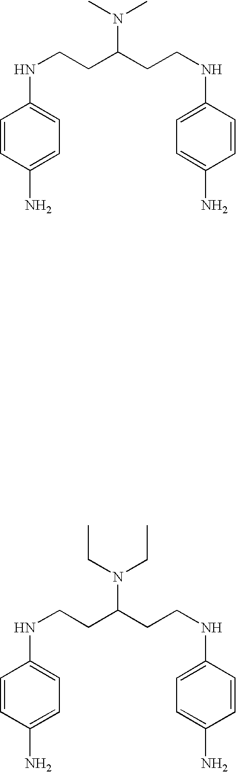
N(CCC(CCNC1=CC=C(N)C=C1)N(C)C)C1=CC=C(N)C=C1.N(CCC(CCNC1=CC=C(N)C=C1)N(CC)CC)C1=CC=C(N)C=C1
